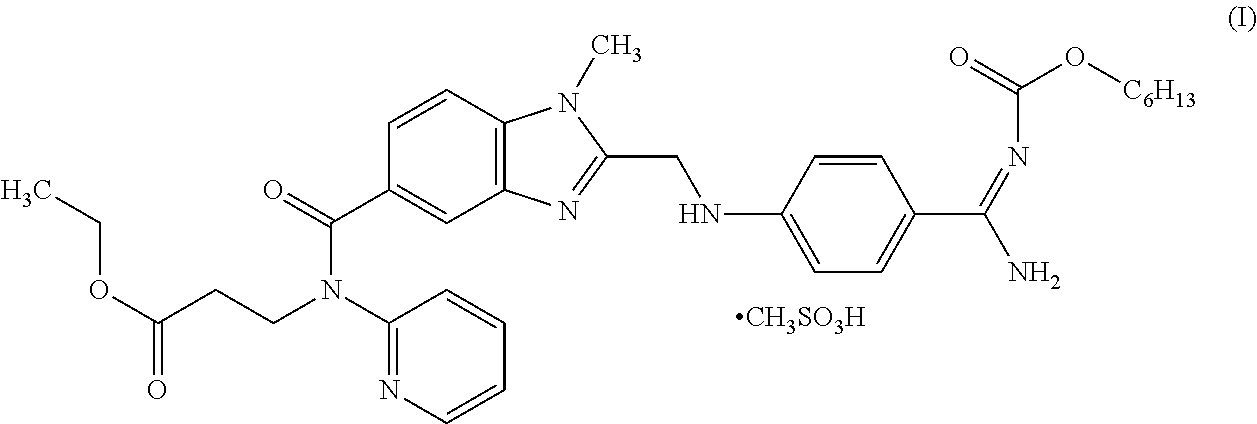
C12=C(C=CC(C(=O)N(C3=NC=CC=C3)CCC(=O)OCC)=C1)N(C)C(CNC1=CC=C(C(=NC(O[C6H13])=O)N)C=C1)=N2.[CH3SO3H]
